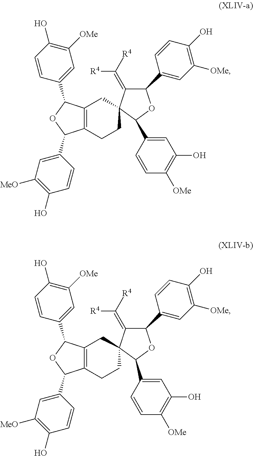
C12=C(CCC3(C1)C(=C([R4])[R4])C(C1=CC([OMe])=C(O)C=C1)OC3C1=CC(O)=C([OMe])C=C1)C(C1=CC([MeO])=C(O)C=C1)OC2C1=CC([OMe])=C(O)C=C1.C12=C(CCC3(C1)C(=C([R4])[R4])C(C1=CC([OMe])=C(O)C=C1)OC3C1=CC(O)=C([OMe])C=C1)C(C1=CC([MeO])=C(O)C=C1)OC2C1=CC([OMe])=C(O)C=C1
